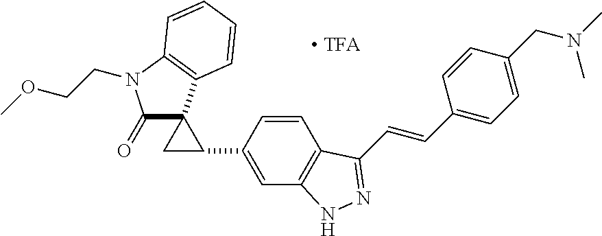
C12=C(C=C(C3CC34C(=O)N(CCOC)C3=C4C=CC=C3)C=C1)NN=C2C=CC1=CC=C(CN(C)C)C=C1
